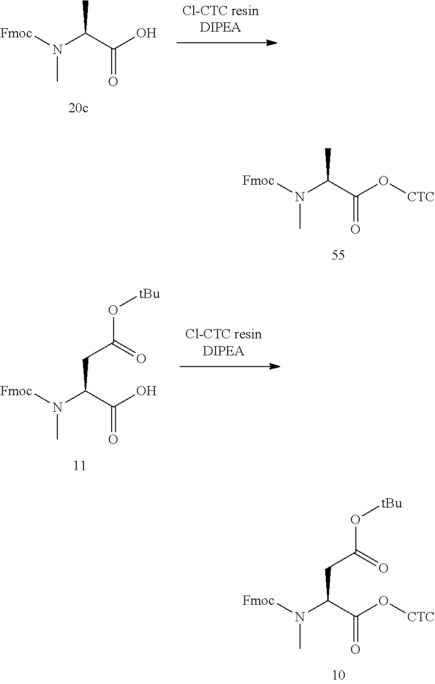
N(C(C(O)=O)C)(C)[Fmoc].N(C(C(O[CTC])=O)C)(C)[Fmoc].N(C(C(O[CTC])=O)CC(=O)O[tBu])(C)[Fmoc].N(C(C(O)=O)CC(=O)O[tBu])(C)[Fmoc]
